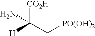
C(C[PO(OH)2])([CO2H])(N)[H]
